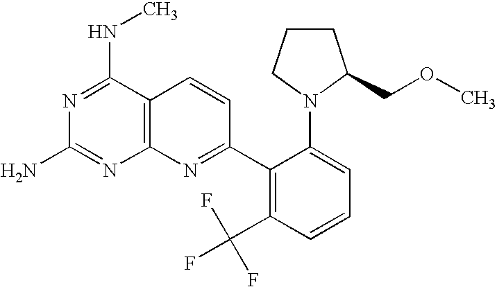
C12=C(C(NC)=NC(N)=N1)C=CC(C1=C(C(F)(F)F)C=CC=C1N1CCCC1COC)=N2
